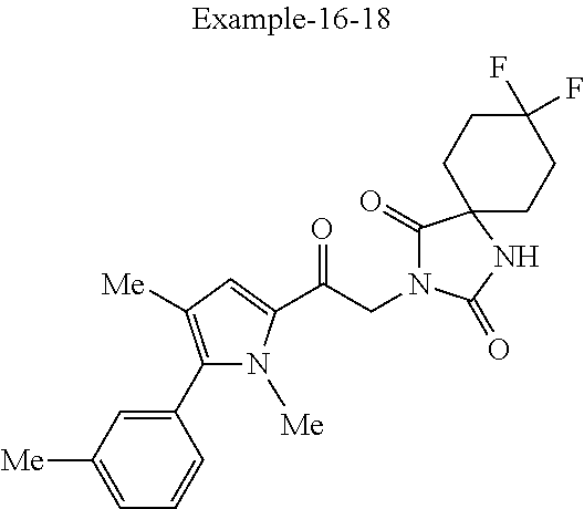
C1=C([Me])C=C(C2=C([Me])C=C(C(CN3C(=O)C4(NC3=O)CCC(F)(F)CC4)=O)N2[Me])C=C1
